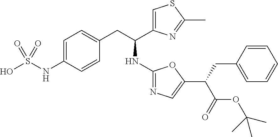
C1=C(NS(O)(=O)=O)C=CC(CC(C2=CSC(C)=N2)NC2=NC=C(C(C(=O)OC(C)(C)C)CC3=CC=CC=C3)O2)=C1
